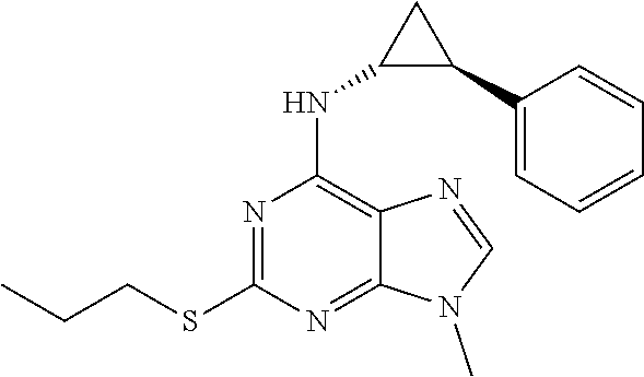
N1=C(SCCC)N=C2C(=C1NC1C(C3=CC=CC=C3)C1)N=CN2C
